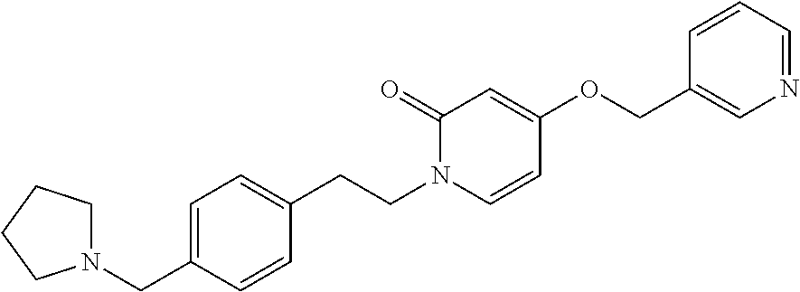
C1N(CC2=CC=C(CCN3C(=O)C=C(OCC4=CN=CC=C4)C=C3)C=C2)CCC1
